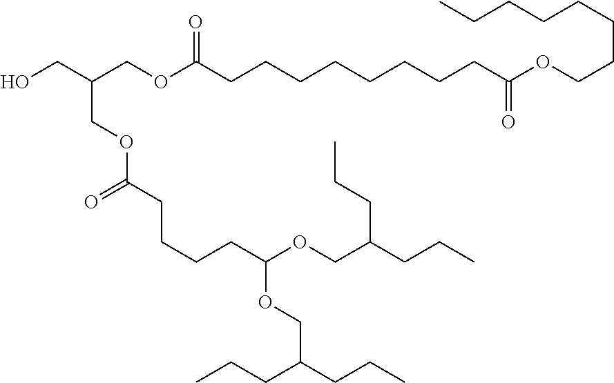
OCC(COC(CCCCCCCCC(OCCCCCCCC)=O)=O)COC(=O)CCCCC(OCC(CCC)CCC)OCC(CCC)CCC
